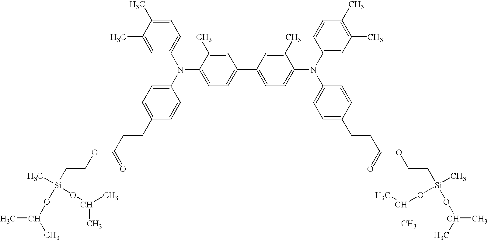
CC1=CC=C(N(C2=CC=C(C3=CC=C(N(C4=CC(C)=C(C)C=C4)C4=CC=C(CCC(=O)OCC[Si](OC(C)C)(C)OC(C)C)C=C4)C(C)=C3)C=C2C)C2=CC=C(CCC(=O)OCC[Si](OC(C)C)(C)OC(C)C)C=C2)C=C1C
